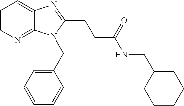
C1=CN=C2C(=C1)N=C(CCC(NCC1CCCCC1)=O)N2CC1=CC=CC=C1
